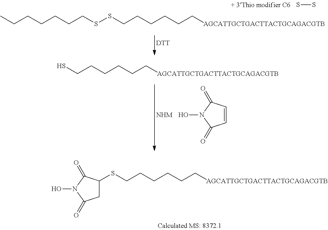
SS.CCCCCCCSSCCCCCC[AGCATTGCTGACTTACTGCAGACGTB].[DTT].ON1C(=O)C=CC1=O.SCCCCCC[AGCATTGCTGACTTACTGCAGACGTB].S(CCCCCC[AGCATTGCTGACTTACTGCAGACGTB])C1CC(=O)N(O)C1=O
